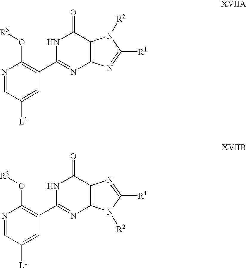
N1=CC([L1])=CC(C2=NC3=C(C(=O)N2)N([R2])C([R1])=N3)=C1O[R3].N1=CC([L1])=CC(C2=NC3=C(C(=O)N2)N=C([R1])N3[R2])=C1O[R3]
